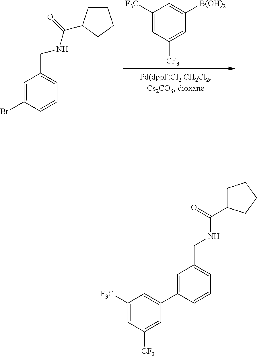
[B(OH)2]C1=CC([F3C])=CC([CF3])=C1.C1CC(C(=O)NCC2=CC=CC(Br)=C2)CC1.C1C(C(=O)NCC2=CC=CC(C3=CC([F3C])=CC([CF3])=C3)=C2)CCC1
